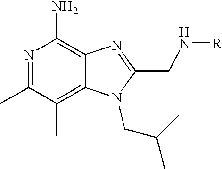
CC1=NC(N)=C2C(=C1C)N(CC(C)C)C(CN[R])=N2
